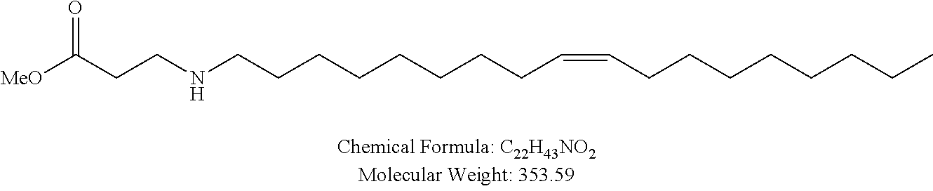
[MeO]C(CCNCCCCCCCCC=CCCCCCCCC)=O
